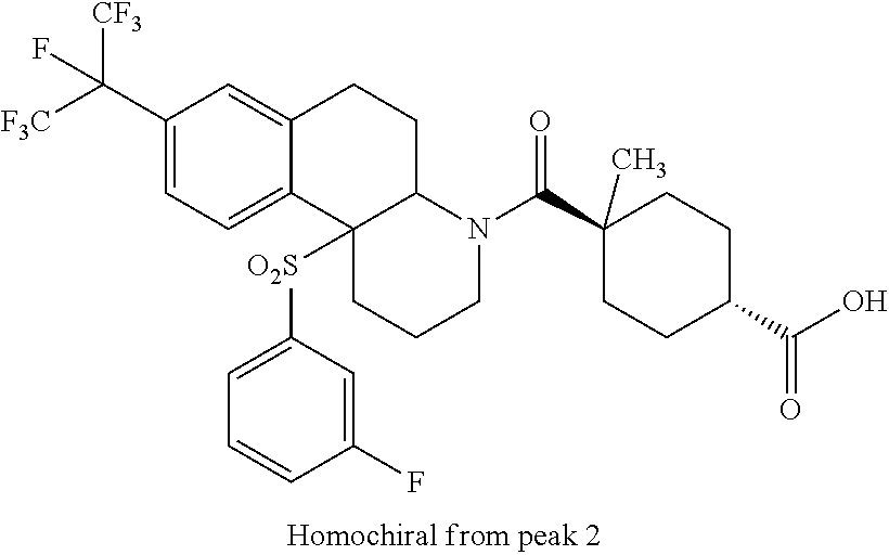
C(C1=CC=C2C(=C1)CCC1C2([O2S]C2=CC=CC(F)=C2)CCCN1C(C1(C)CCC(C(O)=O)CC1)=O)([F3C])([CF3])F
